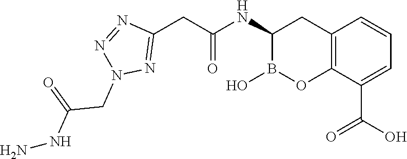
C12=C(C(C(O)=O)=CC=C1)OB(O)C(NC(=O)CC1=NN(CC(NN)=O)N=N1)C2
